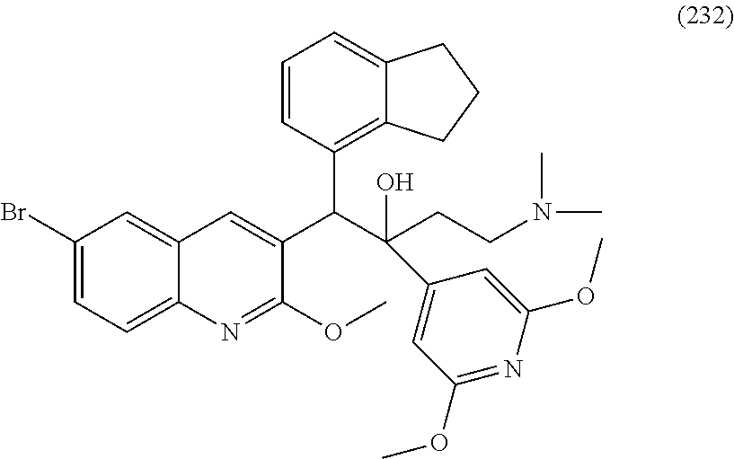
C1(Br)=CC=C2C(=C1)C=C(C(C(CCN(C)C)(C1=CC(OC)=NC(OC)=C1)O)C1=C3C(=CC=C1)CCC3)C(OC)=N2
